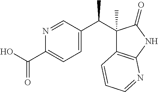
N1=CC(C(C2(C)C3=C(NC2=O)N=CC=C3)C)=CC=C1C(O)=O
